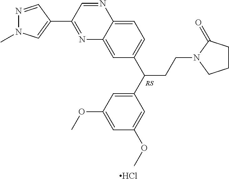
N1=C(C2=CN(C)N=C2)C=NC2=CC=C(C(CCN3CCCC3=O)C3=CC(OC)=CC(OC)=C3)C=C12.Cl
